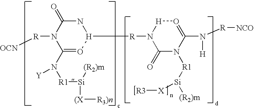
N1C(=O)N([R][OCN])C(N([R1][Si]([(X][R3)n])[(R2)m])[Y])=O[H]1[R]N1C(=O)N([R1][Si]([(R2)m])[X][R3])C(N([H])[R][NCO])=O[H]1
